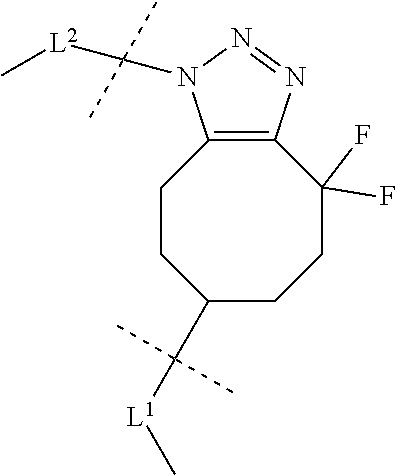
C1(C([L1]C)(C)C)CCC(F)(F)C2=C(CC1)N(C([L2]C)(C)C)N=N2
